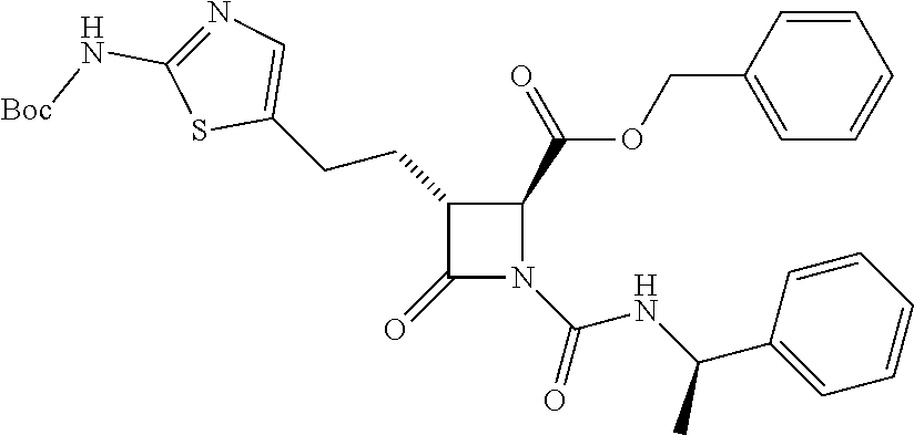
C1(CCC2=CN=C(N[Boc])S2)C(=O)N(C(=O)NC(C2=CC=CC=C2)C)C1C(=O)OCC1=CC=CC=C1
